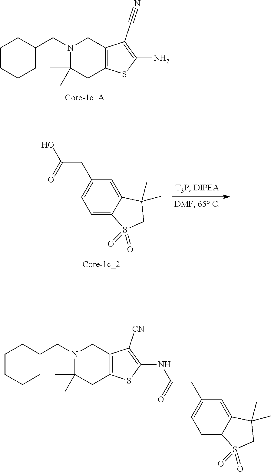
C1CCCC(CN2C(C)(C)CC3=C(C2)C(C#N)=C(N)S3)C1.OC(CC1=CC=C2C(=C1)C(C)(C)CS2(=O)=O)=O.N1(CC2CCCCC2)C(C)(C)CC2=C(C1)C([CN])=C(NC(CC1=CC=C3C(=C1)C(C)(C)CS3(=O)=O)=O)S2
